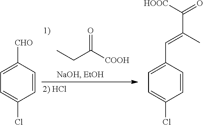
CCC([COOH])=O.C1=CC([CHO])=CC=C1Cl.C1=CC(C=C(C([HOOC])=O)C)=CC=C1Cl
